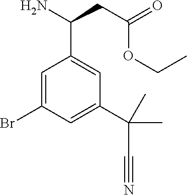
C(C1=CC(C(C)(C)C#N)=CC(Br)=C1)(CC(=O)OCC)N
